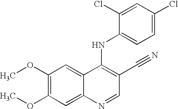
C1(OC)=C(OC)C=C2C(=C1)C(NC1=CC=C(Cl)C=C1Cl)=C(C#N)C=N2
